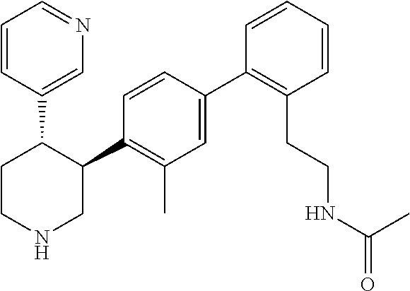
C1(C2=C(C)C=C(C3=C(CCNC(=O)C)C=CC=C3)C=C2)C(C2=CN=CC=C2)CCNC1
